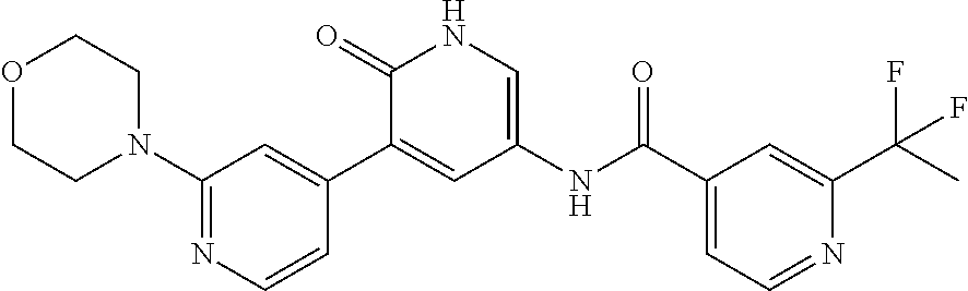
O1CCN(C2=NC=CC(C3=CC(NC(C4=CC=NC(C(C)(F)F)=C4)=O)=CNC3=O)=C2)CC1
